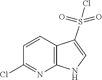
N1=C(Cl)C=CC2=C1NC=C2S(=O)(=O)Cl
